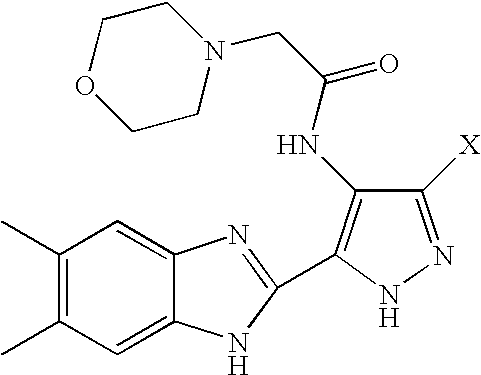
C1(C)=C(C)C=C2C(=C1)N=C(C1=C(NC(CN3CCOCC3)=O)C([X])=NN1)N2
